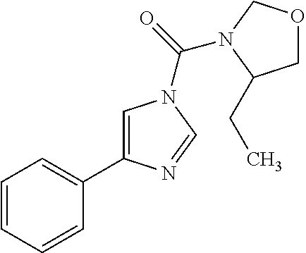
C1=CC=CC(C2=CN(C(=O)N3COCC3CC)C=N2)=C1
